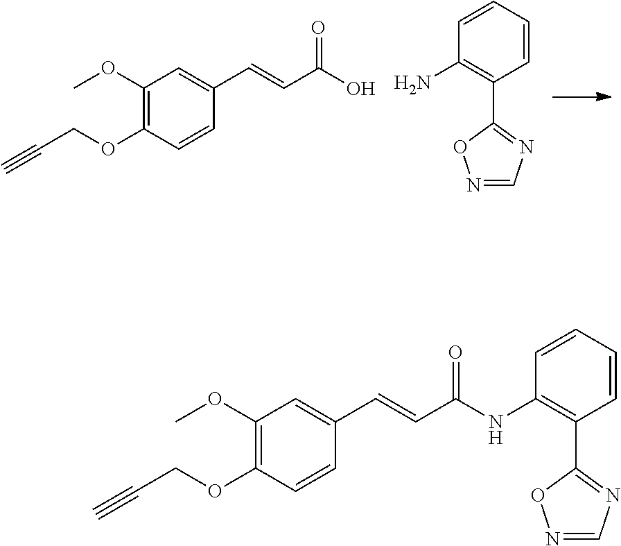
C1(OC)=C(OCC#C)C=CC(C=CC(O)=O)=C1.C1=CC=CC(C2=NC=NO2)=C1N.C1(OC)=C(OCC#C)C=CC(C=CC(=O)NC2=C(C3=NC=NO3)C=CC=C2)=C1
